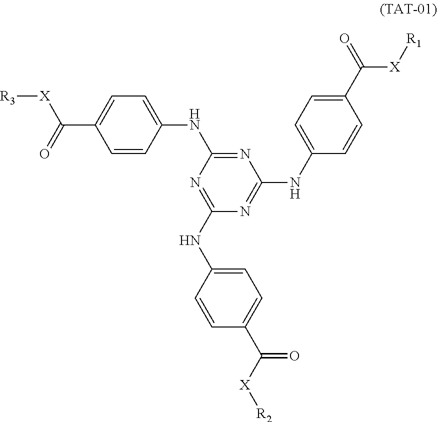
N1=C(NC2=CC=C(C(=O)[X][R3])C=C2)N=C(NC2=CC=C(C([X][R2])=O)C=C2)N=C1NC1=CC=C(C(=O)[X][R1])C=C1
